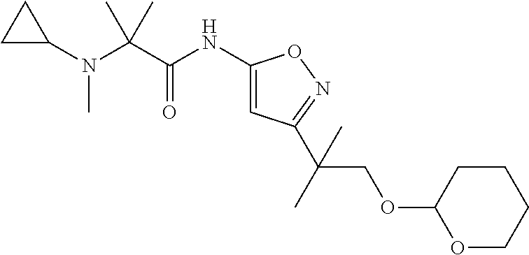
N(C(C(NC1=CC(C(C)(COC2OCCCC2)C)=NO1)=O)(C)C)(C1CC1)C
